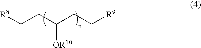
[R8]CCC(CC[R9])[OR10]
